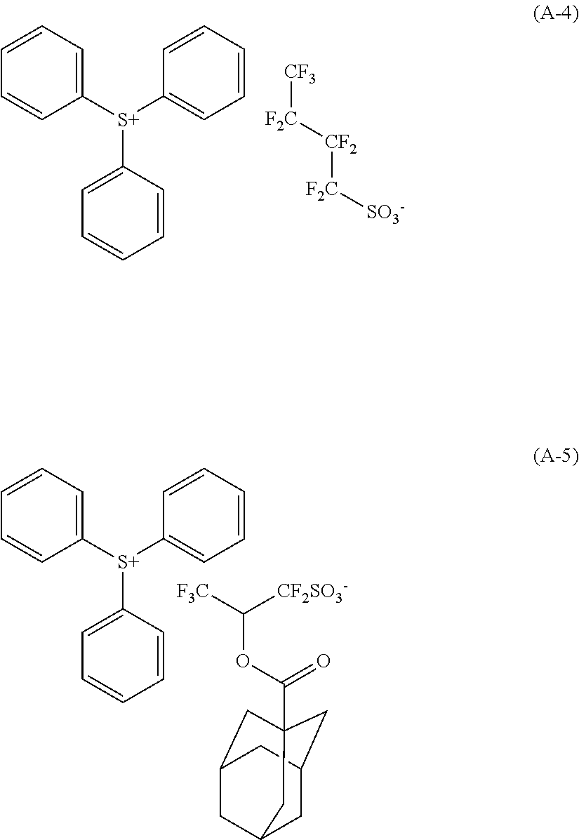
C1=CC=C([S+](C2=CC=CC=C2)C2=CC=CC=C2)C=C1.[CF3][F2C][CF2][F2C][SO3-].C1=CC=C([S+](C2=CC=CC=C2)C2=CC=CC=C2)C=C1.C(OC(=O)C12CC3CC(CC(C1)C3)C2)([F3C])[CF2SO3-]
